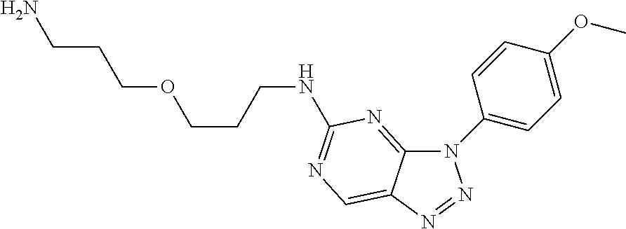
C12=NC(NCCCOCCCN)=NC=C1N=NN2C1=CC=C(OC)C=C1
